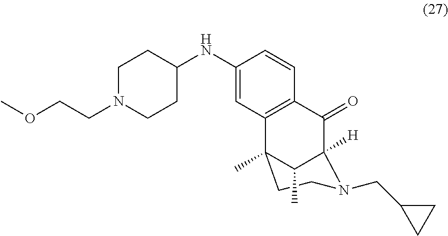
C1(NC2CCN(CCOC)CC2)=CC2=C(C=C1)C(=O)C1([H])N(CC3CC3)CCC2(C)C1C
